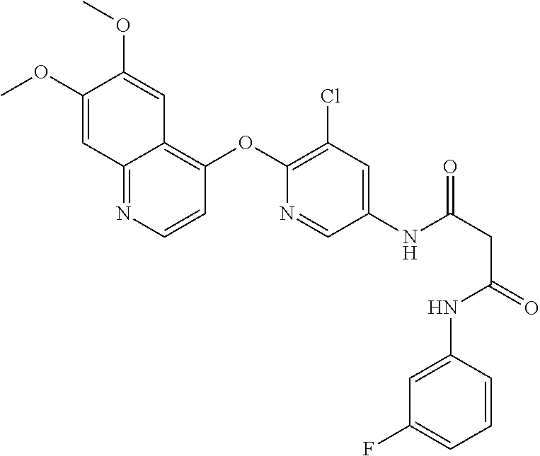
COC1=CC2=NC=CC(OC3=C(Cl)C=C(NC(=O)CC(NC4=CC(F)=CC=C4)=O)C=N3)=C2C=C1OC
